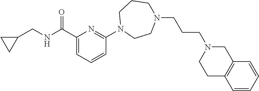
C1(C(NCC2CC2)=O)=CC=CC(N2CCN(CCCN3CCC4=C(C3)C=CC=C4)CCC2)=N1
